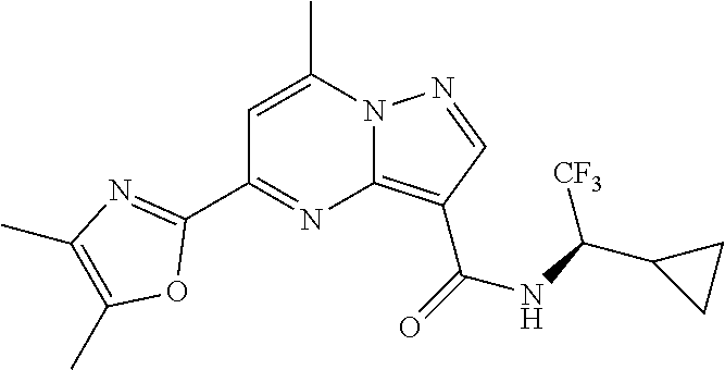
C1=C(C)N2C(=C(C(=O)NC(C3CC3)[CF3])C=N2)N=C1C1=NC(C)=C(C)O1
